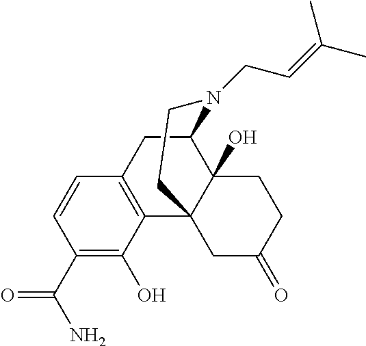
C1=CC(C(N)=O)=C(O)C2=C1CC1C3(O)C2(CC(=O)CC3)CCN1CC=C(C)C
